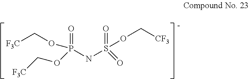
N(S(OC[CF3])(=O)=O)P(=O)(OC[F3C])OC[F3C]
